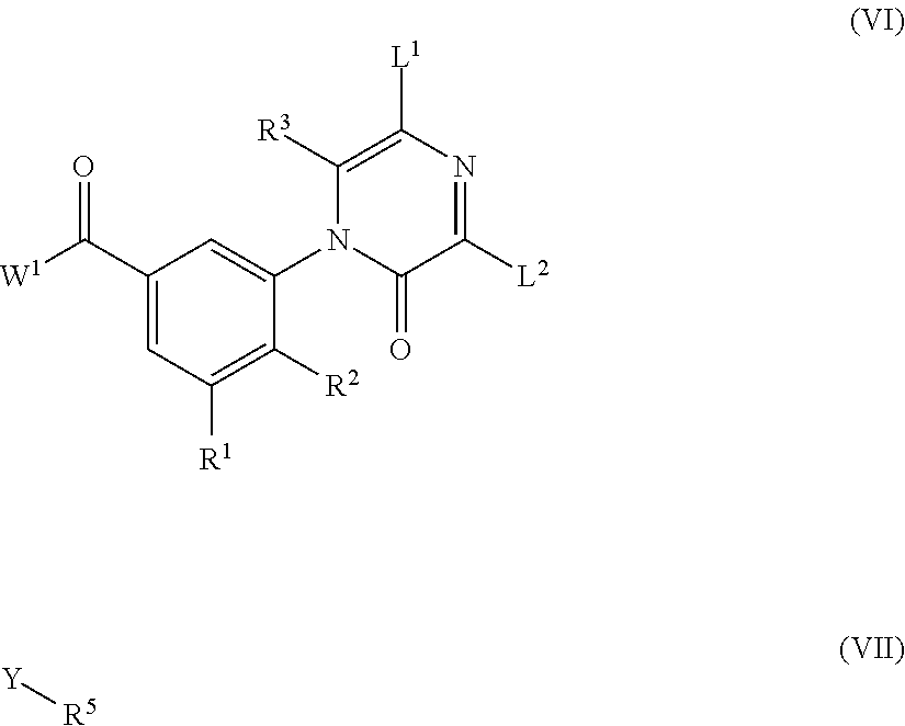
[W1]C(C1=CC([R1])=C([R2])C(N2C(=O)C([L2])=NC([L1])=C2[R3])=C1)=O.[Y][R5]
